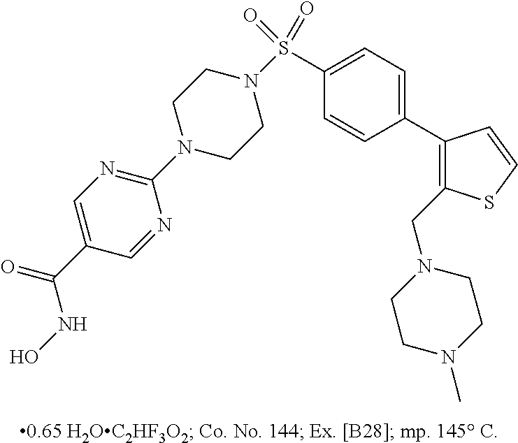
N1(C2=NC=C(C(NO)=O)C=N2)CCN(S(C2=CC=C(C3=C(CN4CCN(C)CC4)SC=C3)C=C2)(=O)=O)CC1
